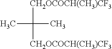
[CH2OCOCH(CH3)CF3]C([CH2OCOCH(CH3)CF3])(C)C
